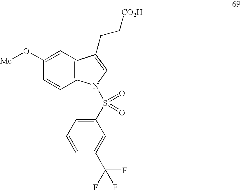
C1=C(O[Me])C=CC2=C1C(CC[CO2H])=CN2S(C1=CC=CC(C(F)(F)F)=C1)(=O)=O
